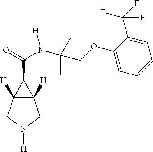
C12([H])C([H])(CN([H])C1)C2C(=O)N(C(COC1=CC=CC=C1C(F)(F)F)(C)C)[H]
